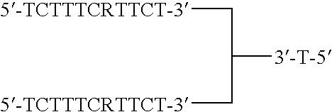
C([5-TCTTTCRTTCT-3])C(C[5-TCTTTCRTTCT-3])[3-T-5]
